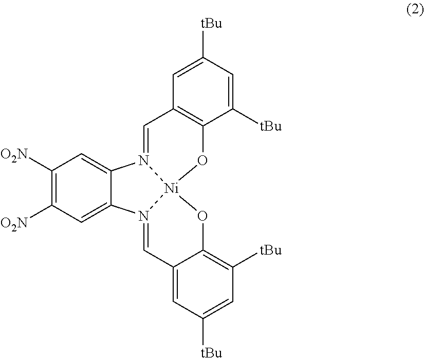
C1([O2N])=C([O2N])C=C2C(=C1)N1=CC3=C(C([tBu])=CC([tBu])=C3)O[Ni]13N2=CC1=CC([tBu])=CC([tBu])=C1O3
